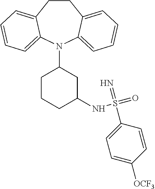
C1CC2=CC=CC=C2N(C2CC(NS(=O)(=N)C3=CC=C([OCF3])C=C3)CCC2)C2=CC=CC=C12
